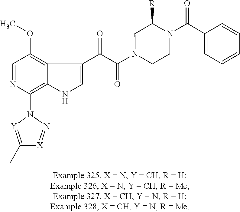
C1=NC(N2N=[X]C(C)=[Y]2)=C2C(=C1OC)C(C(C(=O)N1CCN(C(=O)C3=CC=CC=C3)C([R])C1)=O)=CN2
